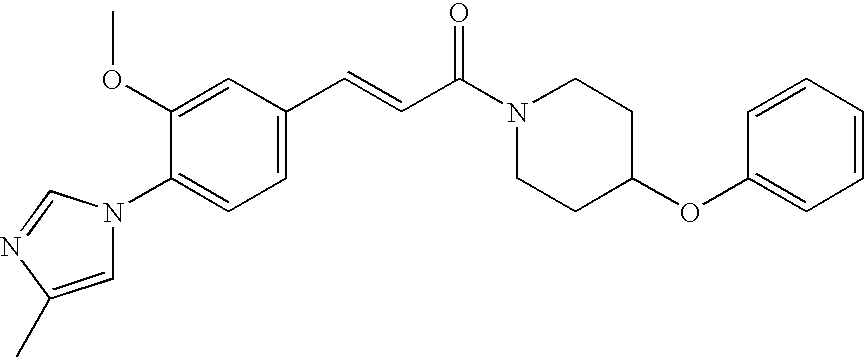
C1(OC)=CC(C=CC(N2CCC(OC3=CC=CC=C3)CC2)=O)=CC=C1N1C=C(C)N=C1
